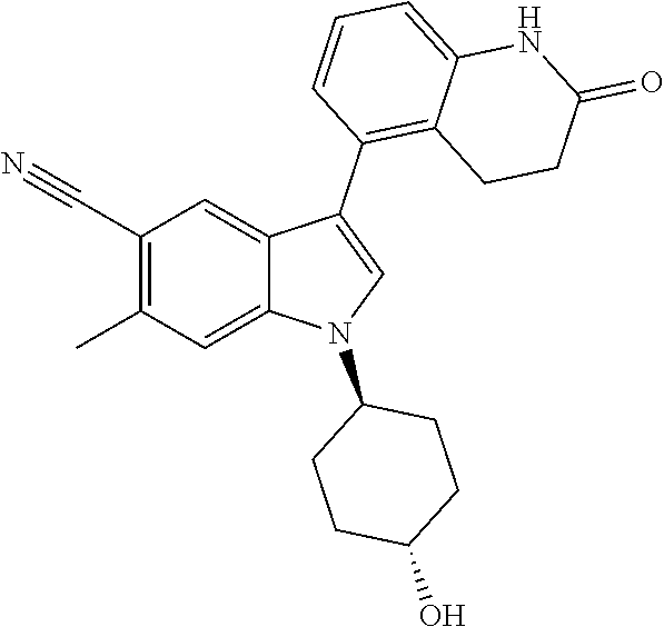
C1(C#N)=C(C)C=C2C(=C1)C(C1=C3C(=CC=C1)NC(=O)CC3)=CN2C1CCC(O)CC1
